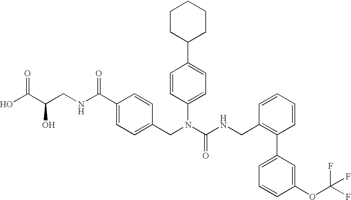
OC(C(CNC(C1=CC=C(CN(C(NCC2=C(C3=CC=CC(OC(F)(F)F)=C3)C=CC=C2)=O)C2=CC=C(C3CCCCC3)C=C2)C=C1)=O)O)=O
